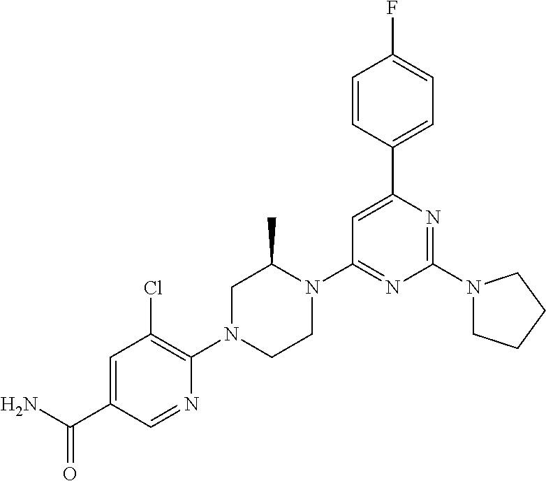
C1=C(C(N)=O)C=NC(N2CCN(C3=NC(N4CCCC4)=NC(C4=CC=C(F)C=C4)=C3)C(C)C2)=C1Cl
